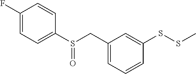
C1(F)=CC=C(S(CC2=CC=CC(SSC)=C2)=O)C=C1
